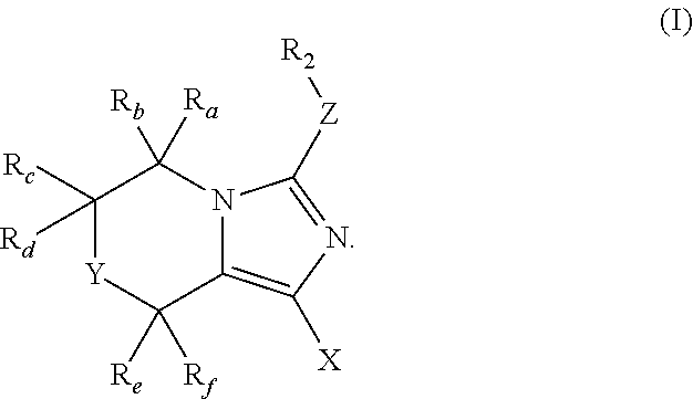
C1([Rd])([Rc])[Y]C([Re])([Rf])C2=C([X])N=C([Z][R2])N2C1([Rb])[Ra]
